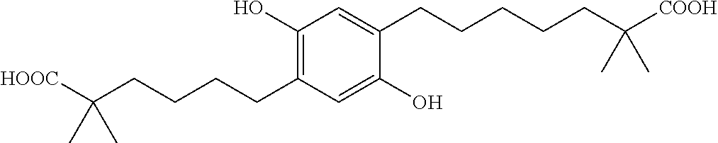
C1(O)=C(CCCCC([HOOC])(C)C)C=C(O)C(CCCCCC([COOH])(C)C)=C1
